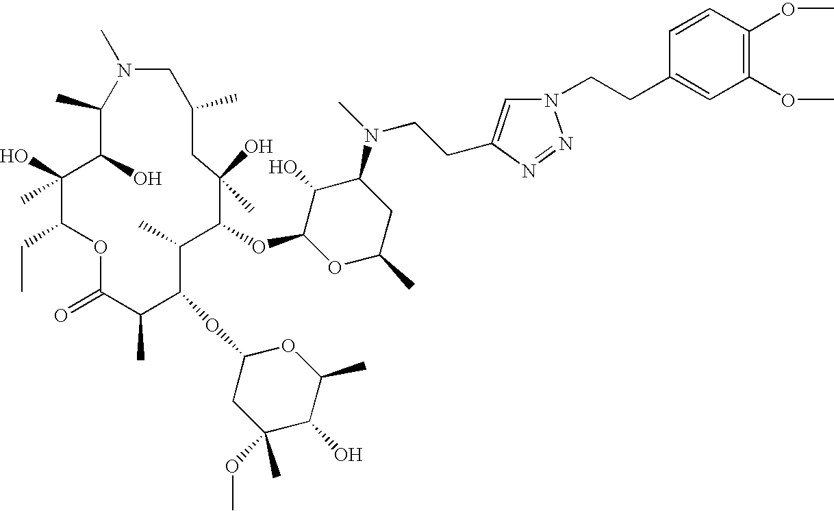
C1(C)C(O)C(O)(C)C(CC)OC(=O)C(C)C(OC2CC(C)(OC)C(O)C(C)O2)C(C)C(OC2OC(C)CC(N(C)CCC3=CN(CCC4=CC(OC)=C(OC)C=C4)N=N3)C2O)C(O)(C)CC(C)CN1C
